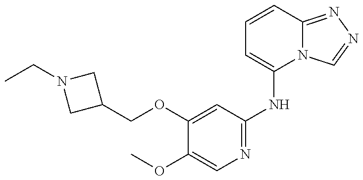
C1(COC2=CC(NC3=CC=CC4=NN=CN34)=NC=C2OC)CN(CC)C1
